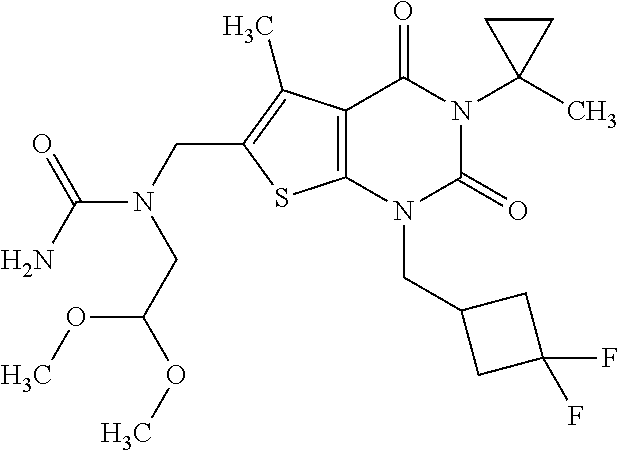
C12=C(N(CC3CC(F)(F)C3)C(=O)N(C3(C)CC3)C1=O)SC(CN(C(N)=O)CC(OC)OC)=C2C
